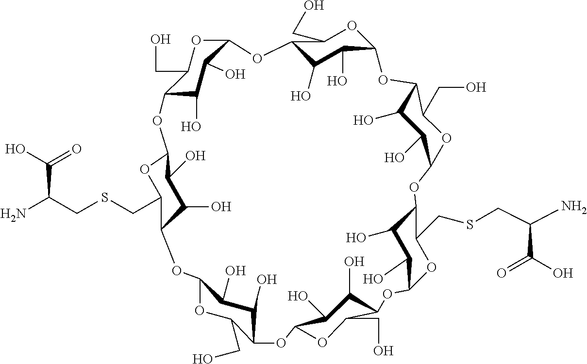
C12C(O)C(O)C(OC1CO)OC1C(O)C(O)C(OC1CO)OC1C(O)C(O)C(OC1CSCC(N)C(=O)O)OC1C(O)C(O)C(OC1CO)OC1C(O)C(O)C(OC1CO)OC1C(O)C(O)C(OC1CSCC(N)C(O)=O)OC1C(CO)OC(O2)C(O)C1O
